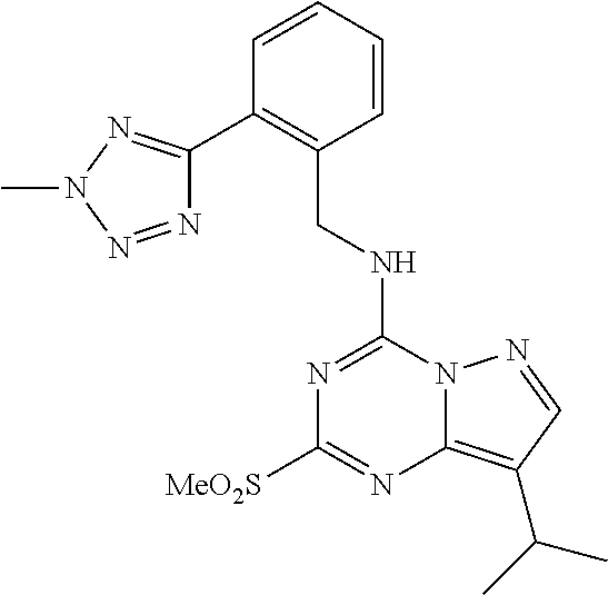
N(C1=NC([MeO2S])=NC2=C(C(C)C)C=NN12)CC1=C(C2=NN(C)N=N2)C=CC=C1
